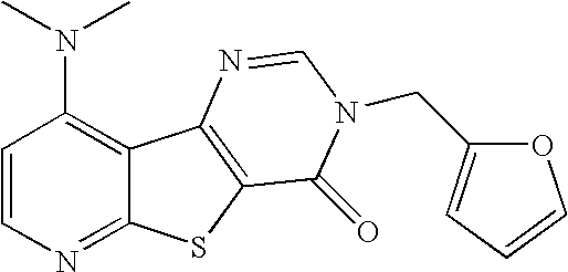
C1=CN=C2C(=C1N(C)C)C1=C(S2)C(=O)N(CC2=CC=CO2)C=N1
